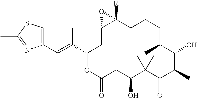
C1(C(C)=CC2=CSC(C)=N2)OC(=O)CC(O)C(C)(C)C(=O)C(C)C(O)C(C)CCCC2([R])C(C1)O2
